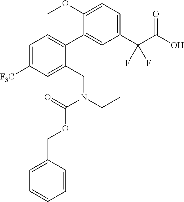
C1=C(OC)C(C2=CC=C([F3C])C=C2CN(CC)C(=O)OCC2=CC=CC=C2)=CC(C(C(O)=O)(F)F)=C1
